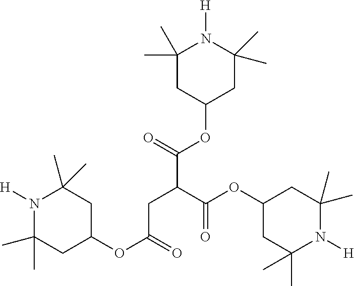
C1C(C)(C)N([H])C(C)(C)CC1OC(C(CC(OC1CC(C)(C)N([H])C(C)(C)C1)=O)C(=O)OC1CC(C)(C)N([H])C(C)(C)C1)=O
